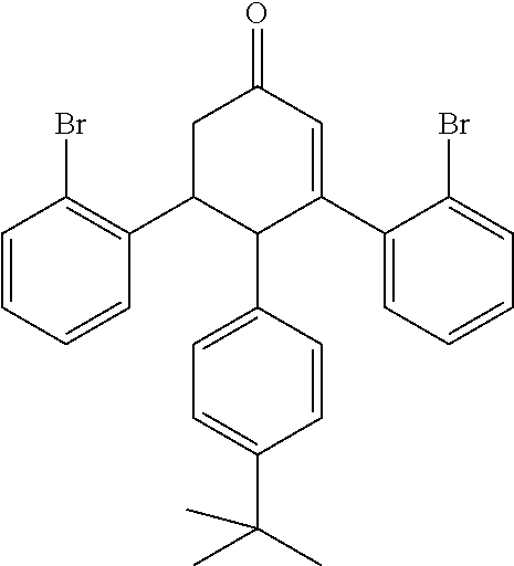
C1=CC(Br)=C(C2C(C3=CC=C(C(C)(C)C)C=C3)C(C3=CC=CC=C3Br)=CC(=O)C2)C=C1
